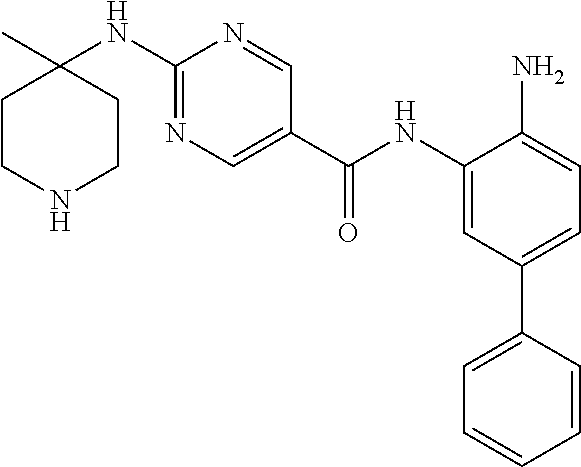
N(C1=NC=C(C(NC2=CC(C3=CC=CC=C3)=CC=C2N)=O)C=N1)C1(C)CCNCC1
